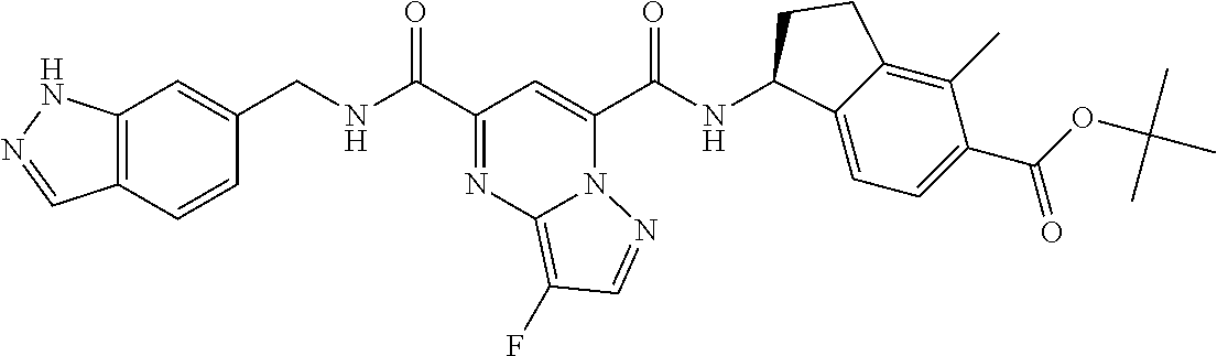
C(C1=NC2=C(F)C=NN2C(C(NC2C3=CC=C(C(=O)OC(C)(C)C)C(C)=C3CC2)=O)=C1)(=O)NCC1=CC2=C(C=C1)C=NN2
